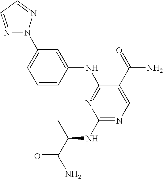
N1=CC=NN1C1=CC=CC(NC2=NC(NC(C(N)=O)C)=NC=C2C(=O)N)=C1
